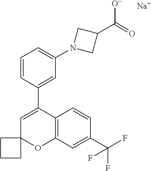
C12(C=C(C3=CC(N4CC(C(=O)[O-])C4)=CC=C3)C3=C(O1)C=C(C(F)(F)F)C=C3)CCC2.[Na]
